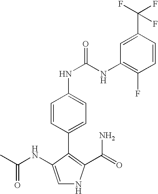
C1=C(NC(C)=O)C(C2=CC=C(NC(=O)NC3=C(F)C=CC(C(F)(F)F)=C3)C=C2)=C(C(=O)N)N1
